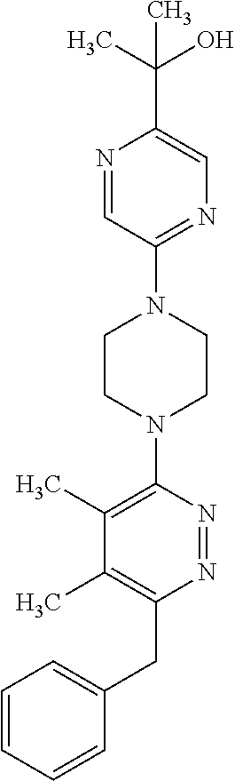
N1=CC(N2CCN(C3=C(C)C(C)=C(CC4=CC=CC=C4)N=N3)CC2)=NC=C1C(C)(O)C
